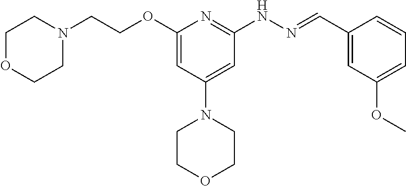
O(C1=CC(N2CCOCC2)=CC(NN=CC2=CC(OC)=CC=C2)=N1)CCN1CCOCC1
